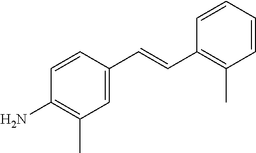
C1=CC(C=CC2=CC(C)=C(N)C=C2)=C(C)C=C1
